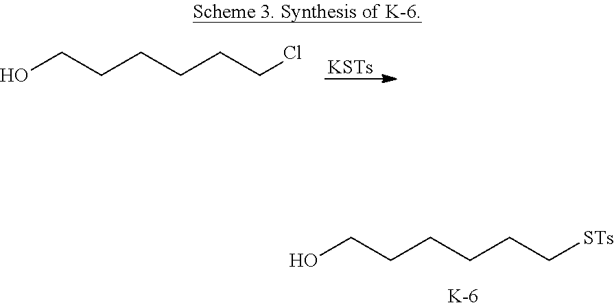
OCCCCCC[STs].[K].[KSTs].OCCCCCCCl
